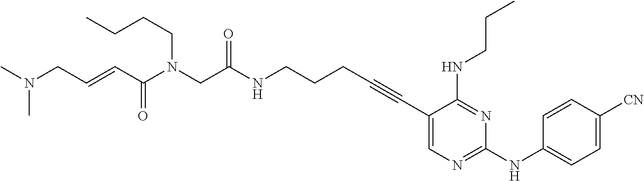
C1(C#CCCCNC(CN(C(C=CCN(C)C)=O)CCCC)=O)=CN=C(NC2=CC=C([CN])C=C2)N=C1NCCC
